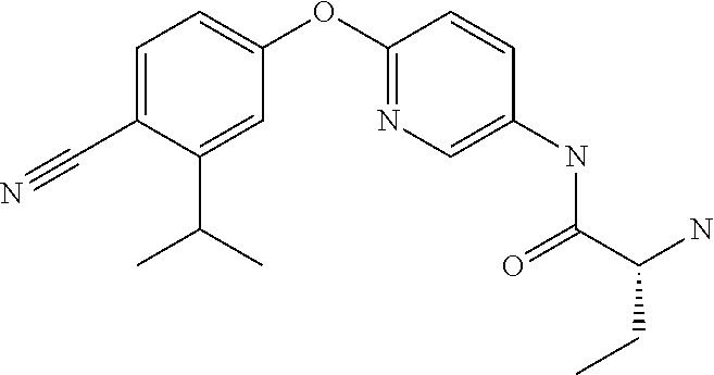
C1=C(C(C)C)C(C#N)=CC=C1OC1=NC=C(NC(C(N)CC)=O)C=C1
